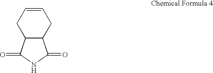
C1=CCC2C(C1)C(=O)NC2=O
